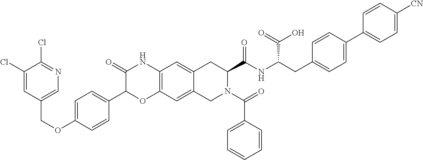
C1(Cl)=CC(COC2=CC=C(C3OC4=C(NC3=O)C=C3C(=C4)CN(C(=O)C4=CC=CC=C4)C(C(NC(CC4=CC=C(C5=CC=C([CN])C=C5)C=C4)C(=O)O)=O)C3)C=C2)=CN=C1Cl
